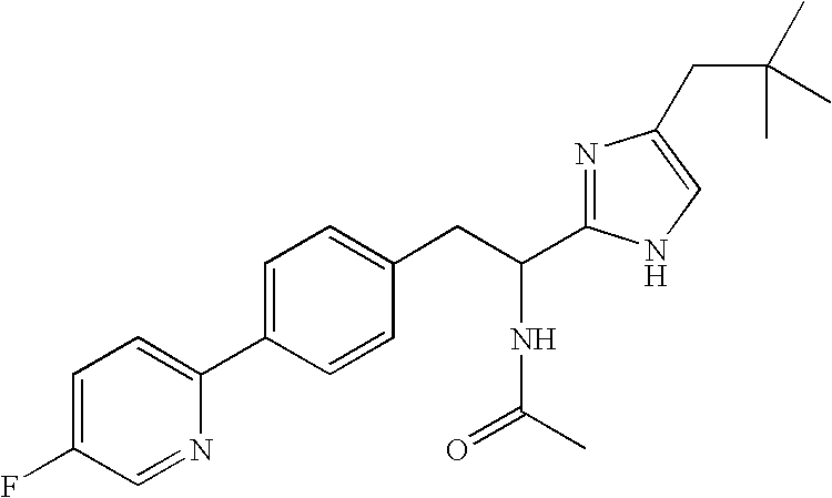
C1=C(F)C=NC(C2=CC=C(CC(NC(=O)C)C3=NC(CC(C)(C)C)=CN3)C=C2)=C1
